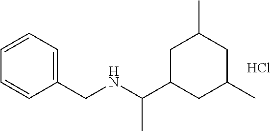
C1=CC(CNC(C2CC(C)CC(C)C2)C)=CC=C1.Cl
